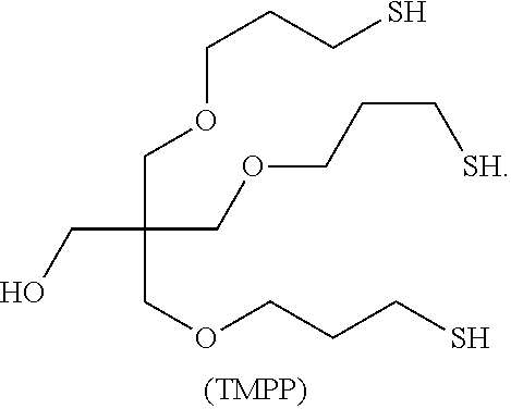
C(COCCCS)(COCCC[SH])(CO)COCCCS
